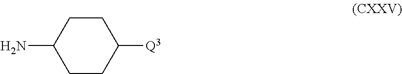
C1CC([Q3])CCC1N
